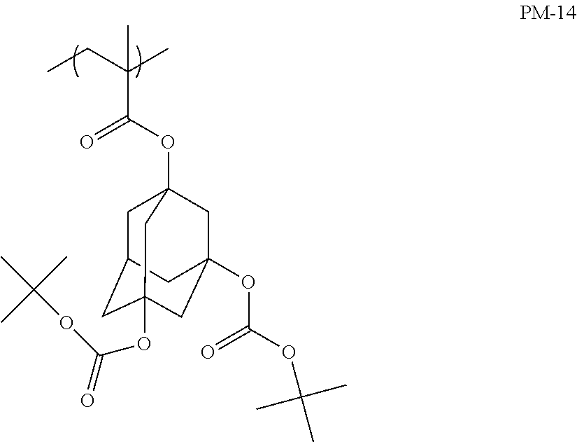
C(C(OC12CC3CC(OC(=O)OC(C)(C)C)(CC(OC(OC(C)(C)C)=O)(C1)C3)C2)=O)(CC)(C)C
